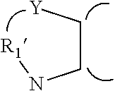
C(C[Y])N[R1]
